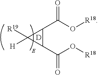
C1(C(O[R18])=O)C(C(O[R18])=O)C1([R19])[H].[D]
